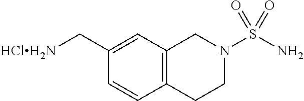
C12=C(C=C(C[HClH2N])C=C1)CN(S(N)(=O)=O)CC2
